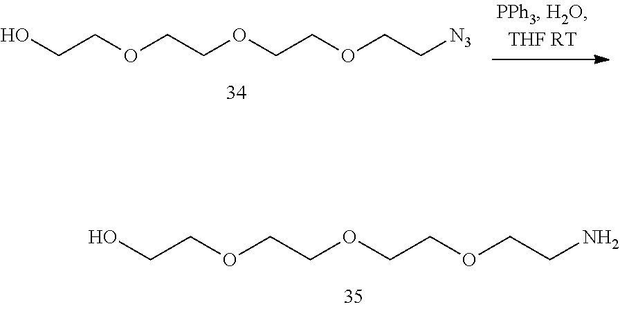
OCCOCCOCCOCCN.OCCOCCOCCOCC[N3]
